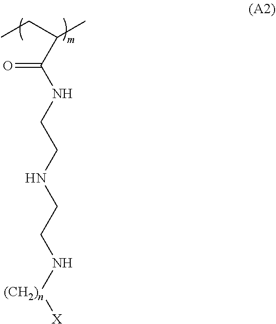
C(C(NCCNCCN[(CH2)n][X])=O)(C)CC
